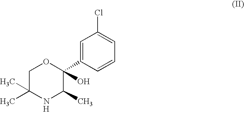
C1C(C)(C)NC(C)C(C2=CC(Cl)=CC=C2)(O)O1.[H]
